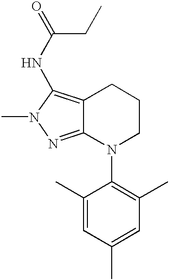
C12=C(NC(=O)CC)N(C)N=C1N(C1=C(C)C=C(C)C=C1C)CCC2
